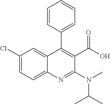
C1(Cl)=CC=C2C(=C1)C(C1=CC=CC=C1)=C(C(O)=O)C(N(C(C)C)C)=N2
